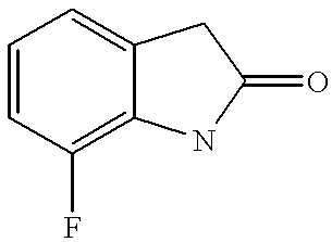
C1=CC(F)=C2C(=C1)CC(=O)N2
